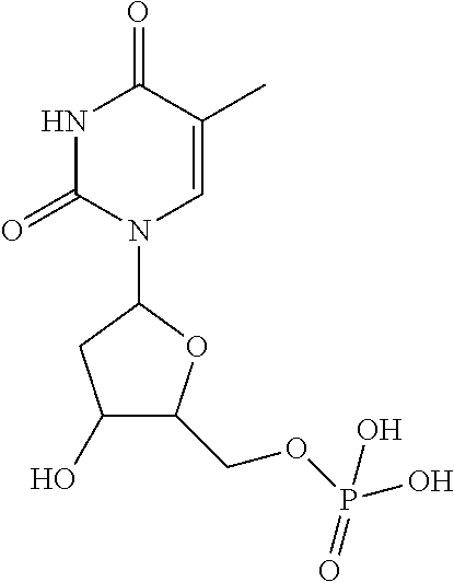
N1C(=O)N(C2CC(O)C(COP(O)(=O)O)O2)C=C(C)C1=O
